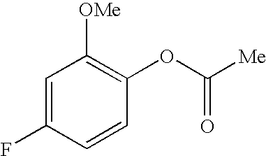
C1=C(F)C=CC(OC([Me])=O)=C1[OMe]
